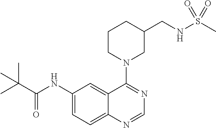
C1(NC(C(C)(C)C)=O)=CC=C2C(=C1)C(N1CC(CNS(C)(=O)=O)CCC1)=NC=N2
